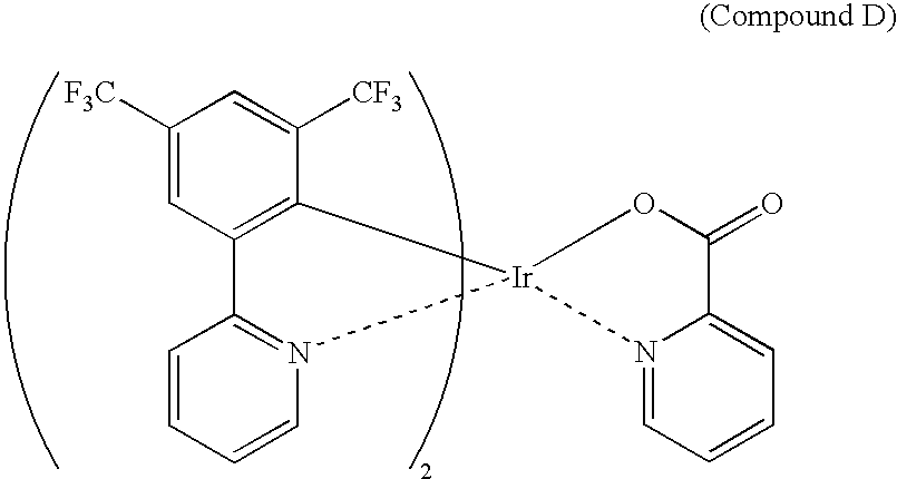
C1([F3C])=CC2=C(C([CF3])=C1)[Ir]1(N3=C2C=CC=C3)OC(=O)C2=CC=CC=N21
